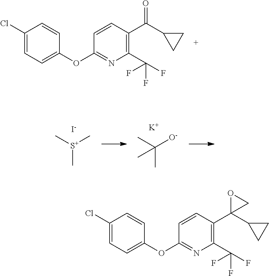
C1(OC2=NC(C(F)(F)F)=C(C(C3CC3)=O)C=C2)=CC=C(Cl)C=C1.[S+](C)(C)C.[I-].CC([O-])(C)C.[K].C1(OC2=NC(C(F)(F)F)=C(C3(C4CC4)CO3)C=C2)=CC=C(Cl)C=C1
